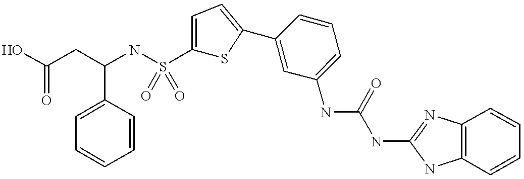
C1(NC(NC2=NC3=C(N2)C=CC=C3)=O)=CC=CC(C2=CC=C(S(NC(CC(O)=O)C3=CC=CC=C3)(=O)=O)S2)=C1
